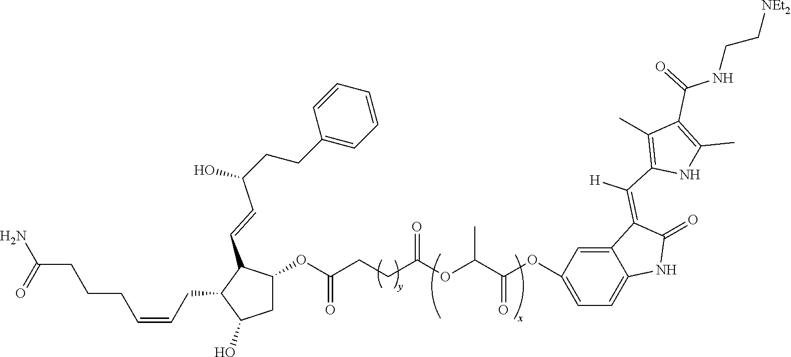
NC(CCCC=CCC1C(O)CC(OC(=O)CCC(OC(C(=O)OC2=CC=C3C(=C2)C(=C(C2=C(C)C(C(=O)NCC[NEt2])=C(C)N2)[H])C(=O)N3)C)=O)C1C=CC(CCC1=CC=CC=C1)O)=O
